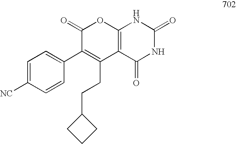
C1(=O)C(C2=CC=C([NC])C=C2)=C(CCC2CCC2)C2=C(O1)NC(=O)NC2=O
